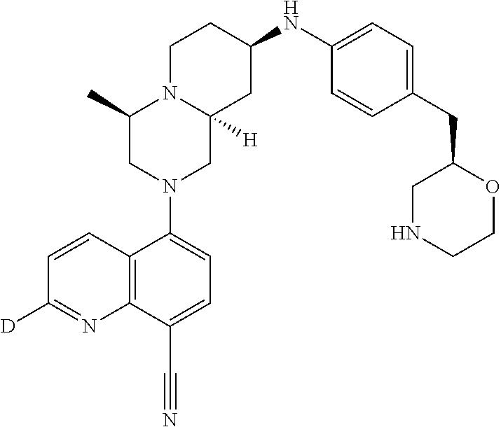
C1=CC2=C(N=C1[D])C(C#N)=CC=C2N1CC2([H])N(C(C)C1)CCC(NC1=CC=C(CC3CNCCO3)C=C1)C2
